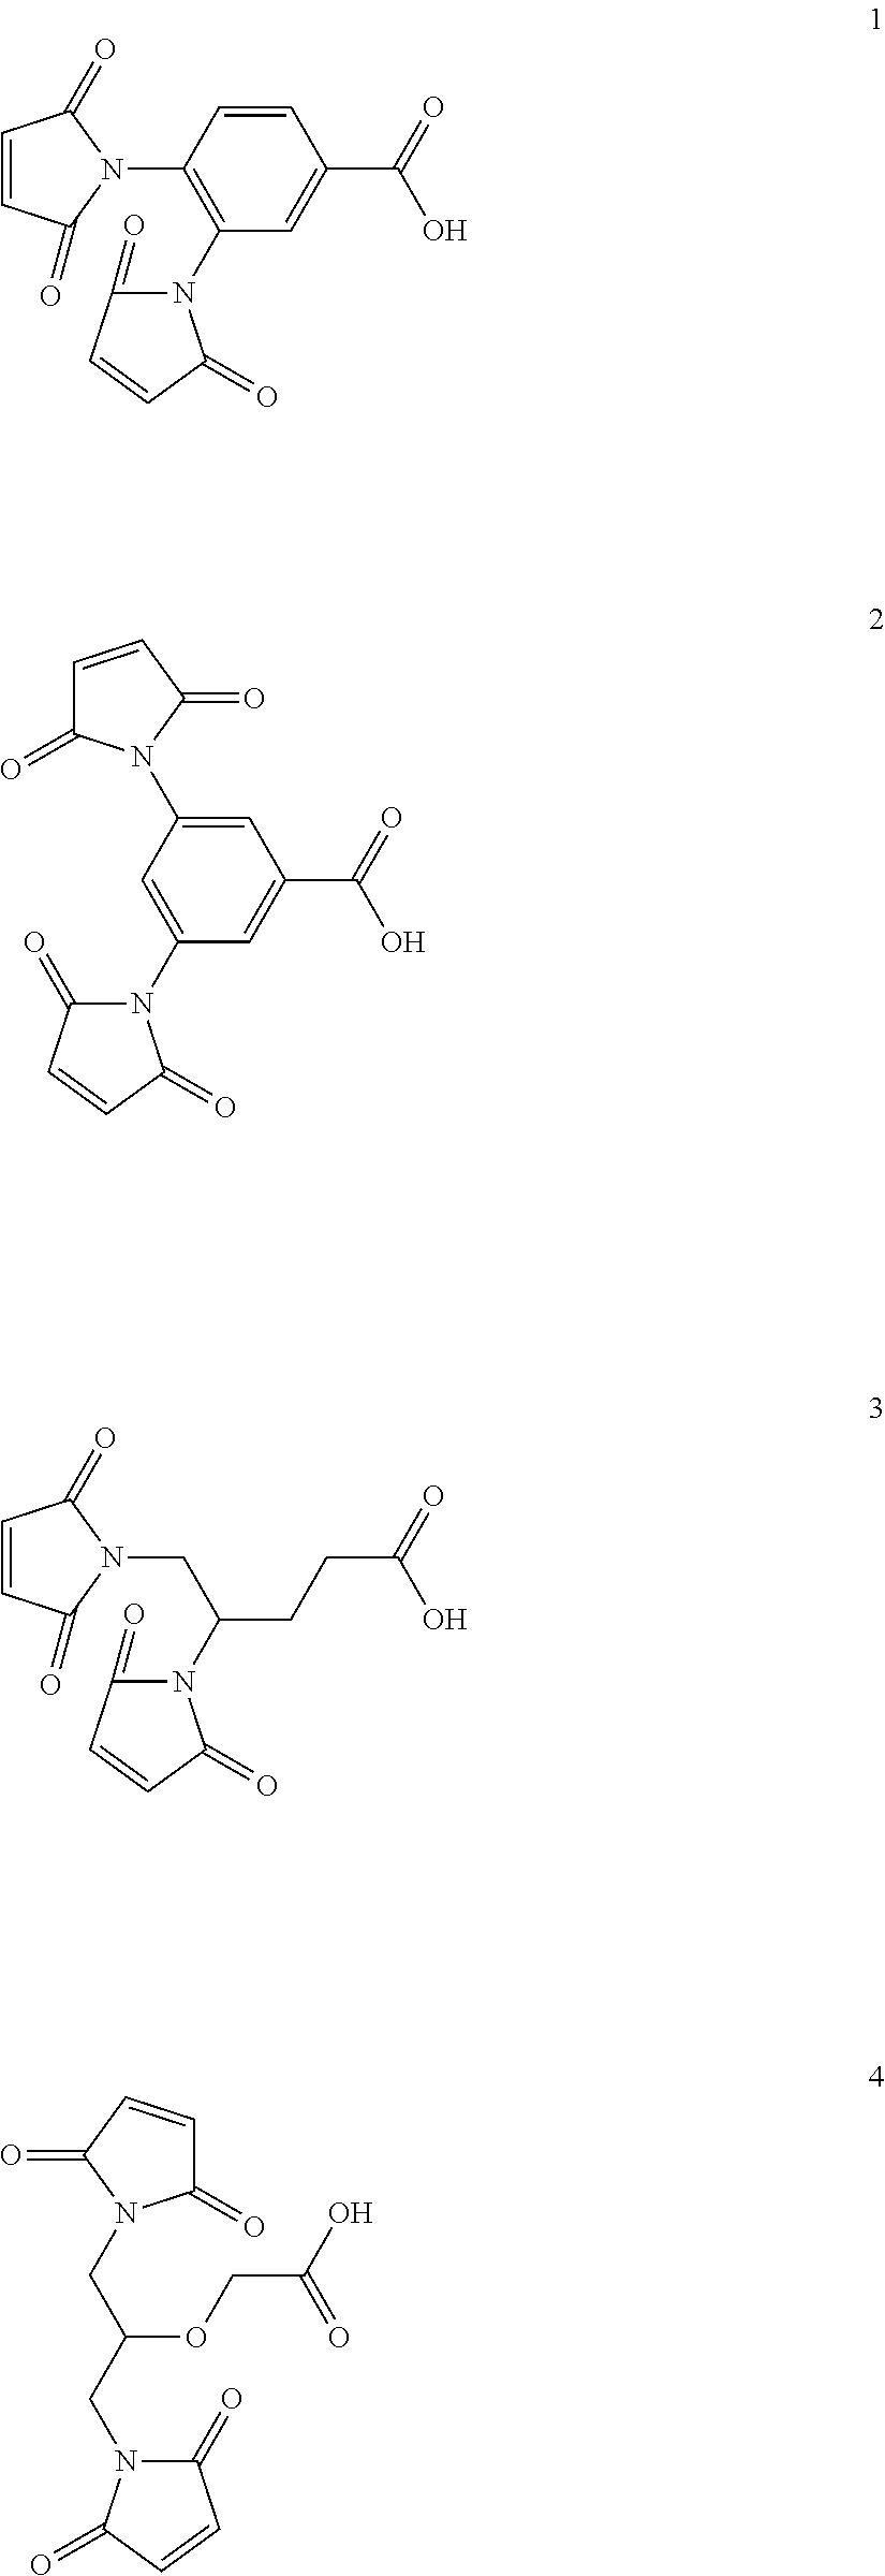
C1=CC(N2C(=O)C=CC2=O)=C(N2C(=O)C=CC2=O)C=C1C(=O)O.C1=C(N2C(=O)C=CC2=O)C=C(N2C(=O)C=CC2=O)C=C1C(O)=O.C(C(CCC(=O)O)N1C(=O)C=CC1=O)N1C(=O)C=CC1=O.C1(=O)C=CC(=O)N1CC(CN1C(=O)C=CC1=O)OCC(O)=O
